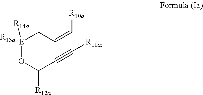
[E](OC([R12a])C#C[R11a])(CC=C[R10a])([R14a])[R13a]
